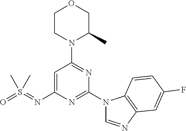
C1=C(N=S(=O)(C)C)N=C(N2C=NC3=C2C=CC(F)=C3)N=C1N1C(C)COCC1
